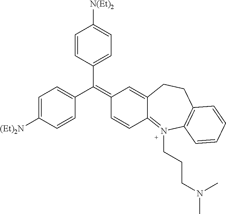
C1=C([(Et)2N])C=CC(C(C2=CC=C([N(Et)2])C=C2)=C2C=CC3=N(CCCN(C)C)C4=C(CCC3=C2)C=CC=C4)=C1
